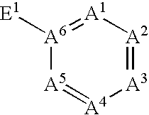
[A3]1=[A2][A1]=[A6]([E1])[A5]=[A4]1
